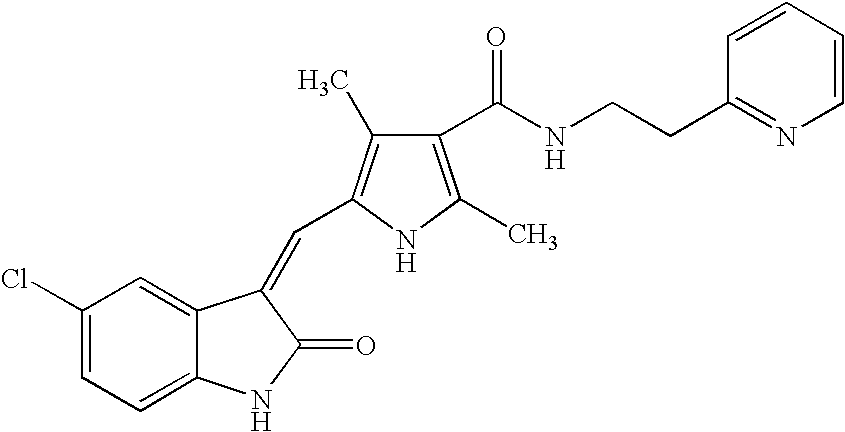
C1(Cl)=CC=C2C(=C1)C(=CC1=C(C)C(C(NCCC3=NC=CC=C3)=O)=C(C)N1)C(=O)N2
